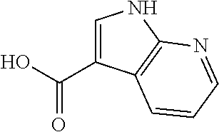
C(O)(=O)C1=CNC2=C1C=CC=N2
